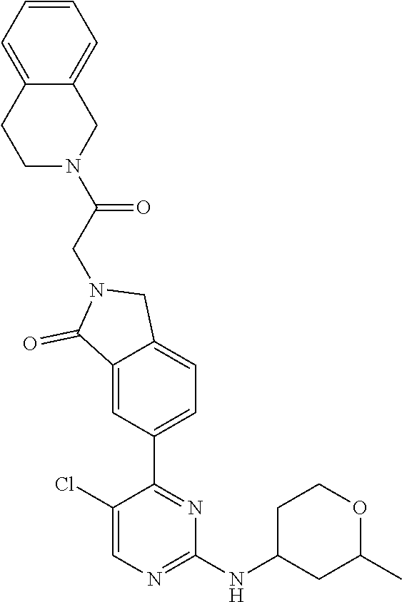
C1(Cl)=CN=C(NC2CC(C)OCC2)N=C1C1=CC=C2C(=C1)C(=O)N(CC(N1CC3=CC=CC=C3CC1)=O)C2
